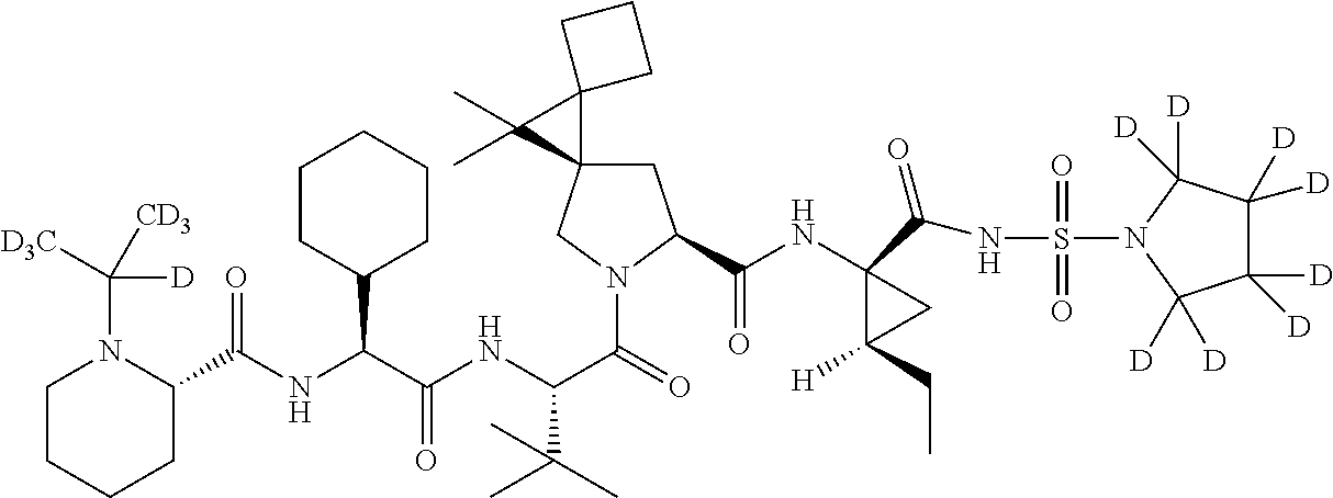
C(C(NC(C(=O)N1CC2(CC1C(NC1(C(NS(=O)(=O)N3C([D])([D])C([D])([D])C([D])([D])C3([D])[D])=O)C([H])(CC)C1)=O)C1(C2(C)C)CCC1)C(C)(C)C)=O)(C1CCCCC1)NC(=O)C1N(C([D3C])([CD3])[D])CCCC1
